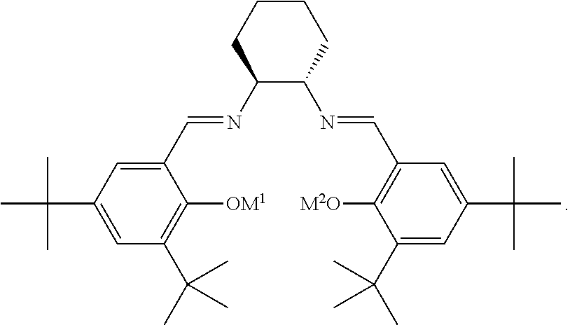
C1=C(C(C)(C)C)C=C(C=NC2C(N=CC3=C([M2O])C(C(C)(C)C)=CC(C(C)(C)C)=C3)CCCC2)C([OM1])=C1C(C)(C)C
